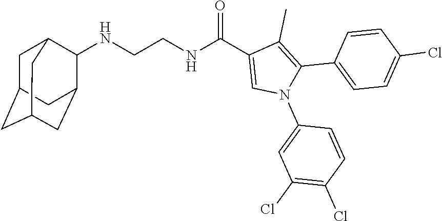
N(CCNC(C1=CN(C2=CC(Cl)=C(Cl)C=C2)C(C2=CC=C(Cl)C=C2)=C1C)=O)C1C2CC3CC(CC1C3)C2
